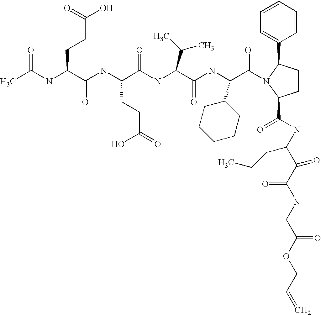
CC(NC(C(NC(C(NC(C(NC(C(=O)N1C(C2=CC=CC=C2)CCC1C(NC(C(C(NCC(OCC=C)=O)=O)=O)CCC)=O)C1CCCCC1)=O)C(C)C)=O)CCC(=O)O)=O)CCC(O)=O)=O
